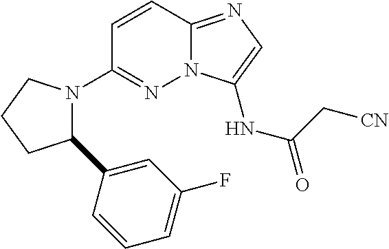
N12C(=NC=C1NC(=O)C[CN])C=CC(N1C(C3=CC(F)=CC=C3)CCC1)=N2
